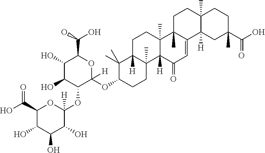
C1(C(O)=O)C(O)C(O)C(O)C(OC2C(OC3CCC4(C)C([H])(C3(C)C)CCC3(C)C4([H])C(=O)C=C4C3(C)CCC3(C)C4([H])CC(C(O)=O)(C)CC3)([H])OC(C(O)O)C(O)C2O)([H])O1
